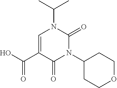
C1=C(C(O)=O)C(=O)N(C2CCOCC2)C(=O)N1C(C)C
